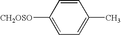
C1=C(C)C=CC([CH2OSO])=C1
